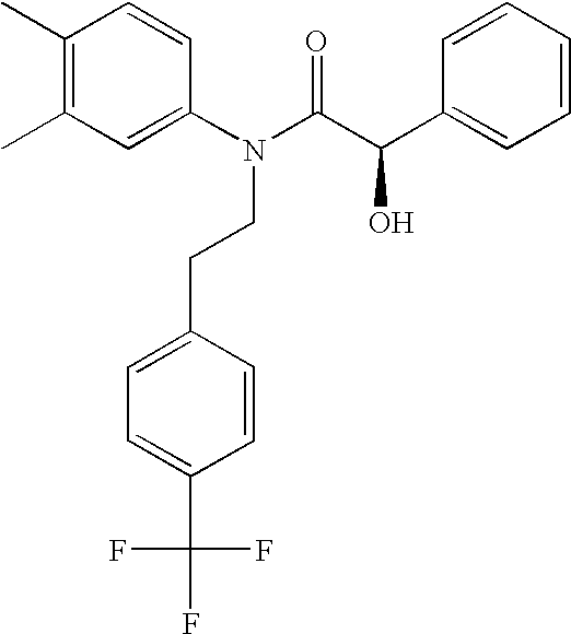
C1(C)=C(C)C=C(N(C(=O)C(O)C2=CC=CC=C2)CCC2=CC=C(C(F)(F)F)C=C2)C=C1
